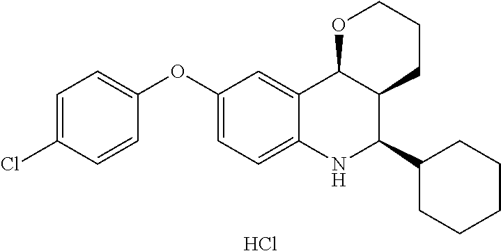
C12=CC(OC3=CC=C(Cl)C=C3)=CC=C1NC(C1CCCCC1)C1C2OCCC1.Cl
